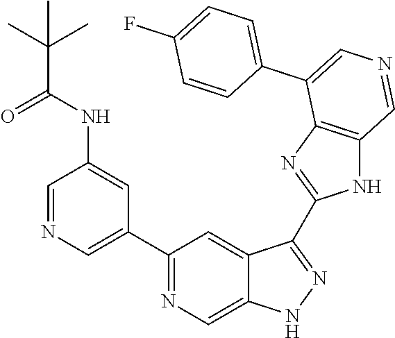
C1(C2=CN=CC(NC(=O)C(C)(C)C)=C2)=NC=C2C(=C1)C(C1=NC3=C(N1)C=NC=C3C1=CC=C(F)C=C1)=NN2
